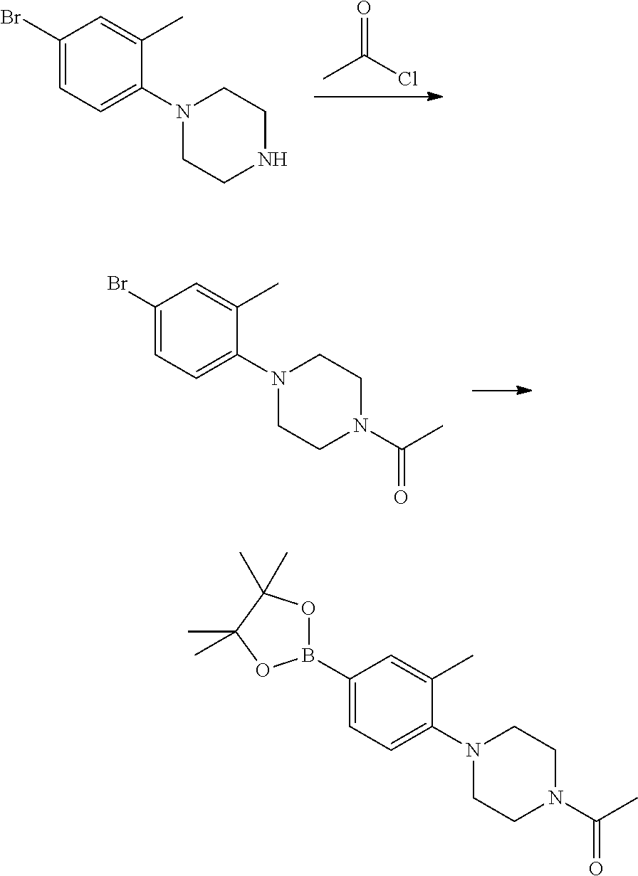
C1(Br)=CC=C(N2CCN(C(C)=O)CC2)C(C)=C1.CC(Cl)=O.C1(Br)=CC=C(N2CCNCC2)C(C)=C1.C1(B2OC(C)(C)C(C)(C)O2)=CC=C(N2CCN(C(C)=O)CC2)C(C)=C1
